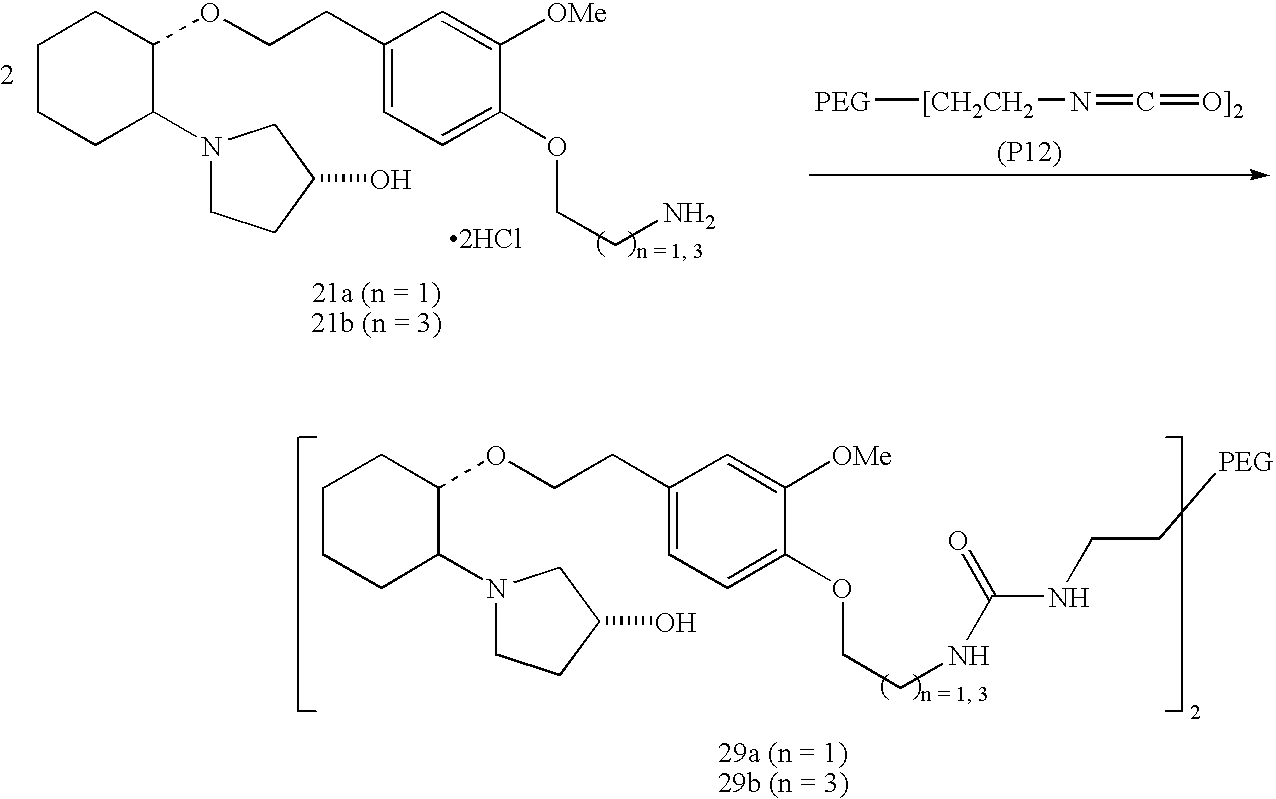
C1(CCOC2CCCCC2N2CCC(O)C2)=CC=C(OCCN)C([OMe])=C1.[2HCl].[PEG][[CH2CH2]N=C=[O]2].[(P12)].C1(CCOC2CCCCC2N2CCC(O)C2)=CC=C(OCCNC(=O)NCC[PEG])C([OMe])=C1
